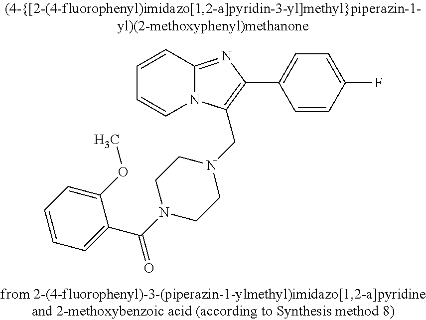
C1=CC2=NC(C3=CC=C(F)C=C3)=C(CN3CCN(C(C4=CC=CC=C4OC)=O)CC3)N2C=C1
